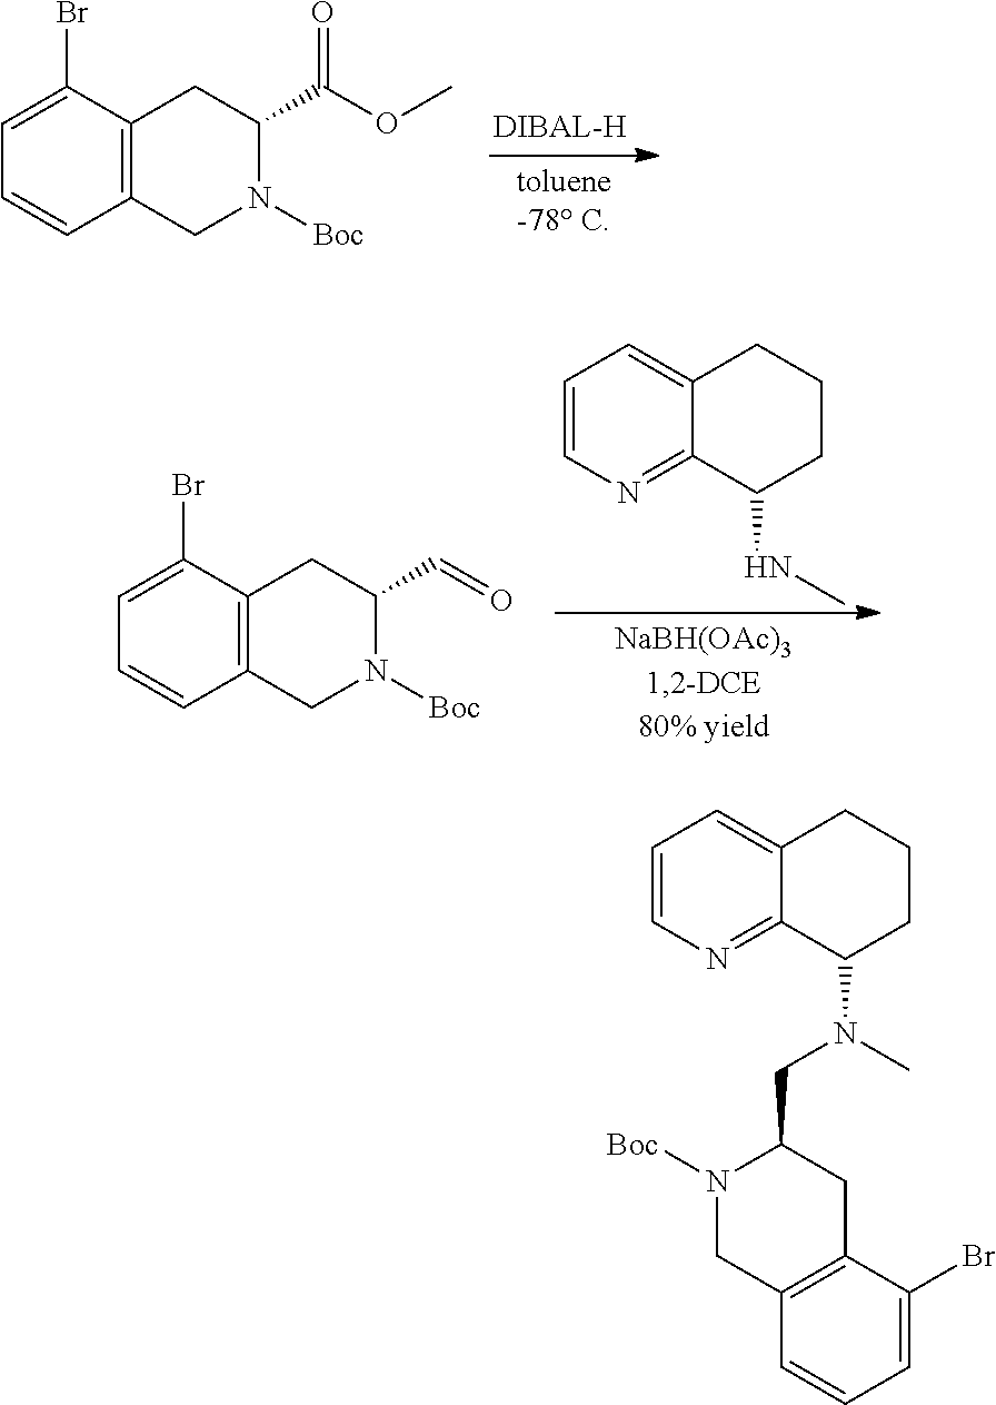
C1=C(Br)C2=C(C=C1)CN([Boc])C(C(OC)=O)C2.C1=C(Br)C2=C(C=C1)CN([Boc])C(C=O)C2.C1=CN=C2C(=C1)CCCC2NC.C1=CN=C2C(=C1)CCCC2N(CC1N([Boc])CC2=C(C1)C(Br)=CC=C2)C
